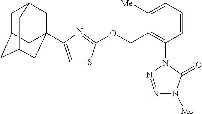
C1([Me])=CC=CC(N2N=NN([Me])C2=O)=C1COC1=NC(C23CC4CC(CC(C2)C4)C3)=CS1
